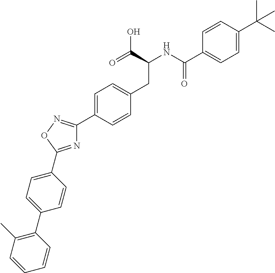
C1=CC(C(NC(CC2=CC=C(C3=NOC(C4=CC=C(C5=C(C)C=CC=C5)C=C4)=N3)C=C2)C(=O)O)=O)=CC=C1C(C)(C)C
